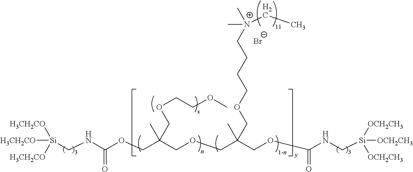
C(OCC(COCC(COC(=O)NC[Si]([OCH2CH3])([OCH2CH3])[OCH2CH3])(C)COCCCC[N+](C)(C)CC)(C)COCCOC)(NC[Si]([H3CH2CO])([H3CH2CO])[H3CH2CO])=O.[Br-]
